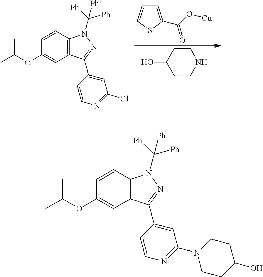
C1=CC2=C(C=C1OC(C)C)C(C1=CC(Cl)=NC=C1)=NN2C([Ph])([Ph])[Ph].C1=C(C(O[Cu])=O)SC=C1.C1CC(O)CCN1.C1=CC2=C(C=C1OC(C)C)C(C1=CC(N3CCC(O)CC3)=NC=C1)=NN2C([Ph])([Ph])[Ph]
